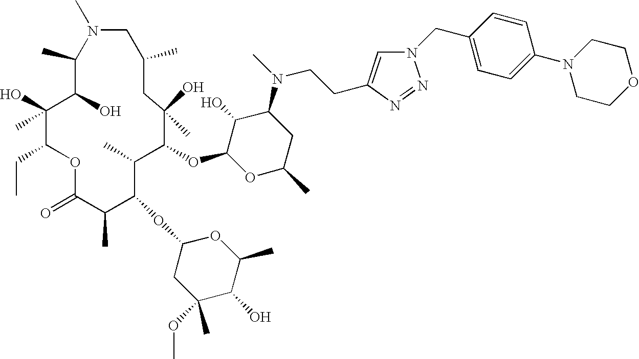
C1(C)C(O)C(O)(C)C(CC)OC(=O)C(C)C(OC2CC(C)(OC)C(O)C(C)O2)C(C)C(OC2OC(C)CC(N(C)CCC3=CN(CC4=CC=C(N5CCOCC5)C=C4)N=N3)C2O)C(O)(C)CC(C)CN1C
